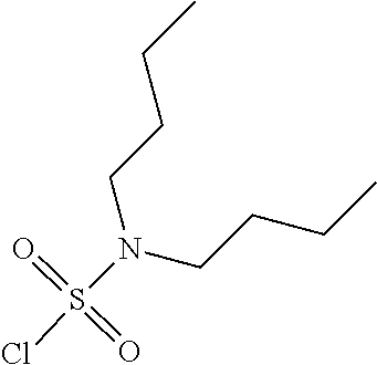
S(Cl)(=O)(=O)N(CCCC)CCCC
